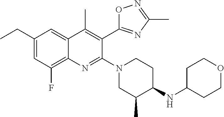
C12=C(F)C=C(CC)C=C1C(C)=C(C1=NC(C)=NO1)C(N1CCC(NC3CCOCC3)C(C)C1)=N2
